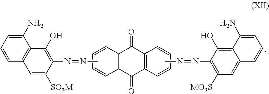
C12=C(C=CC=C1)C(=O)C1=C(C2=O)C=CC=C1.C1([SO3M])=CC2=C(C(O)=C1N=NC)C(N)=CC=C2.CN=NC1=C([MO3S])C=C2C(=C1O)C(N)=CC=C2
